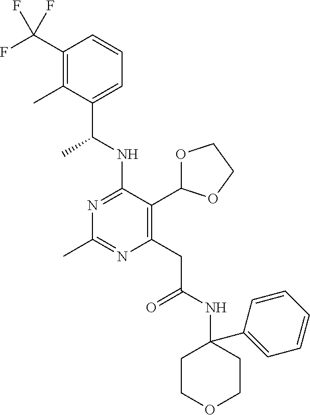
N1=C(NC(C)C2=CC=CC(C(F)(F)F)=C2C)C(C2OCCO2)=C(CC(=O)NC2(C3=CC=CC=C3)CCOCC2)N=C1C
